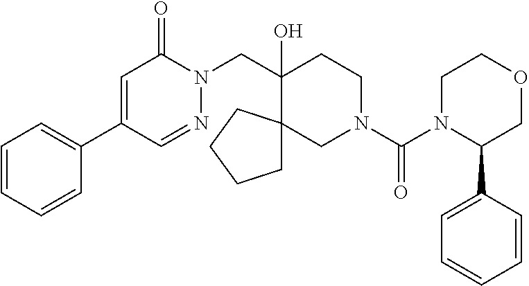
C1(C2=CC=CC=C2)=CC(=O)N(CC2(O)C3(CN(C(=O)N4C(C5=CC=CC=C5)COCC4)CC2)CCCC3)N=C1
